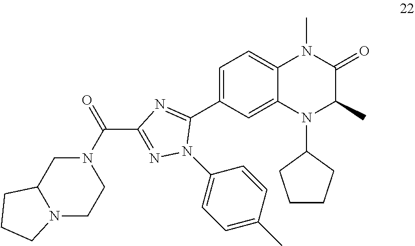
C1=C(C2=NC(C(=O)N3CC4N(CC3)CCC4)=NN2C2=CC=C(C)C=C2)C=C2C(=C1)N(C)C(=O)C(C)N2C1CCCC1
